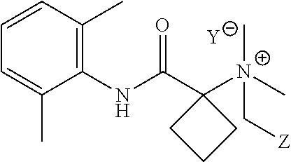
[Y].C1=C(C)C(NC(C2([N+](C[Z])(C)C)CCC2)=O)=C(C)C=C1
